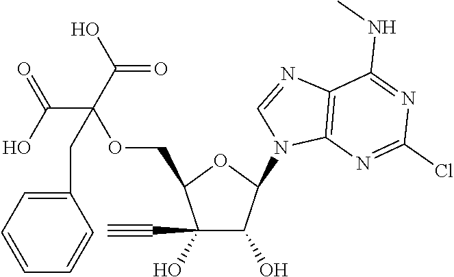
C1=CC=CC(CC(OCC2C(O)(C#C)C(O)C(N3C4=C(N=C3)C(NC)=NC(Cl)=N4)O2)(C(O)=O)C(=O)O)=C1
